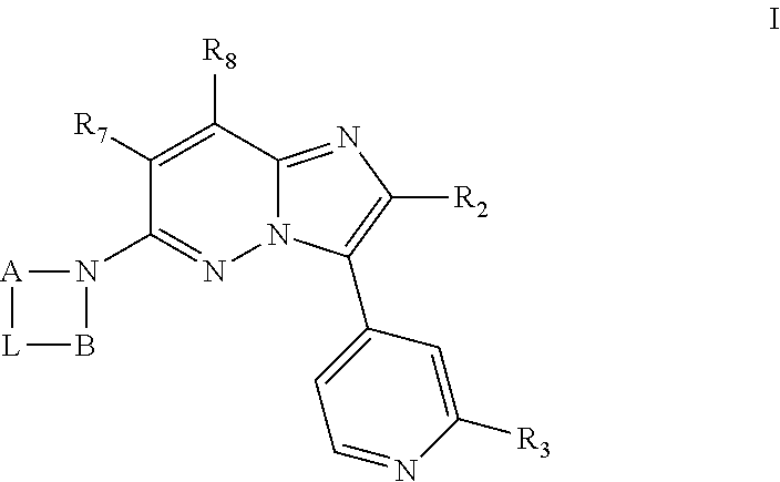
C1([R7])=C([R8])C2=NC([R2])=C(C3=CC=NC([R3])=C3)N2N=C1N1[A][L]B1
